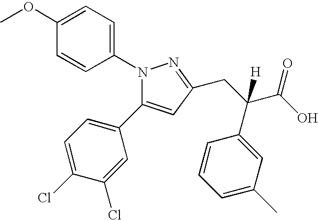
N1(C2=CC=C(OC)C=C2)N=C(CC(C2=CC(C)=CC=C2)(C(O)=O)[H])C=C1C1=CC=C(Cl)C(Cl)=C1
